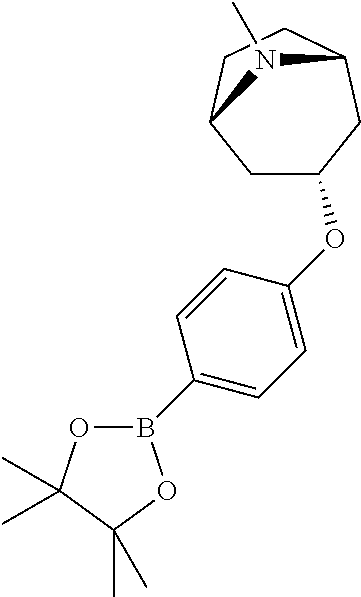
C1C(OC2=CC=C(B3OC(C)(C)C(C)(C)O3)C=C2)CC2CCC1N2C
